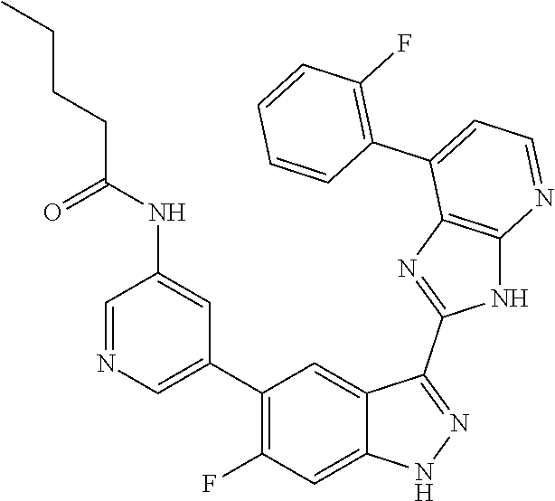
C1=NC=C(C2=C(F)C=C3C(=C2)C(C2=NC4=C(N2)N=CC=C4C2=C(F)C=CC=C2)=NN3)C=C1NC(CCCC)=O
